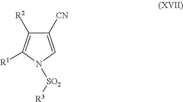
C1([CN])=CN([SO2][R3])C([R1])=C1[R2]
